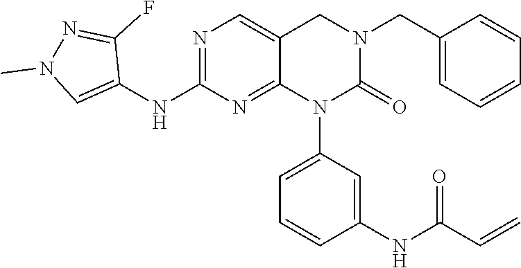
C1=CC(CN2CC3=CN=C(NC4=CN(C)N=C4F)N=C3N(C3=CC=CC(NC(C=C)=O)=C3)C2=O)=CC=C1
